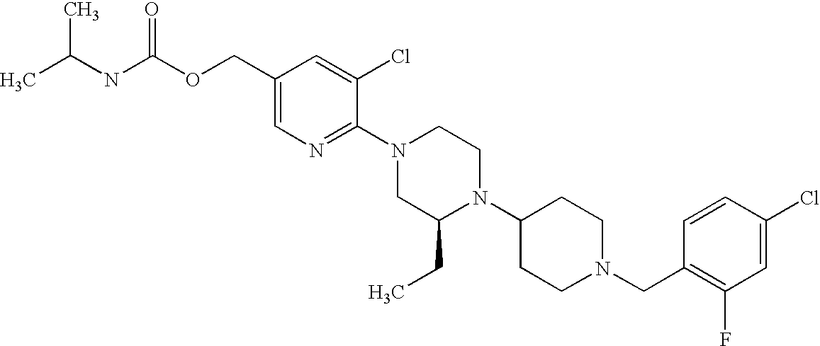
C1(Cl)=CC(F)=C(CN2CCC(N3C(CC)CN(C4=NC=C(COC(NC(C)C)=O)C=C4Cl)CC3)CC2)C=C1
